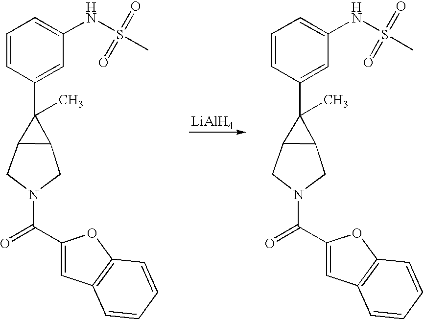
[LiAlH4].C1=CC(C2(C)C3C2CN(C(C2=CC4=C(O2)C=CC=C4)=O)C3)=CC(NS(C)(=O)=O)=C1.C1=CC(C2(C)C3C2CN(C(C2=CC4=C(O2)C=CC=C4)=O)C3)=CC(NS(C)(=O)=O)=C1
